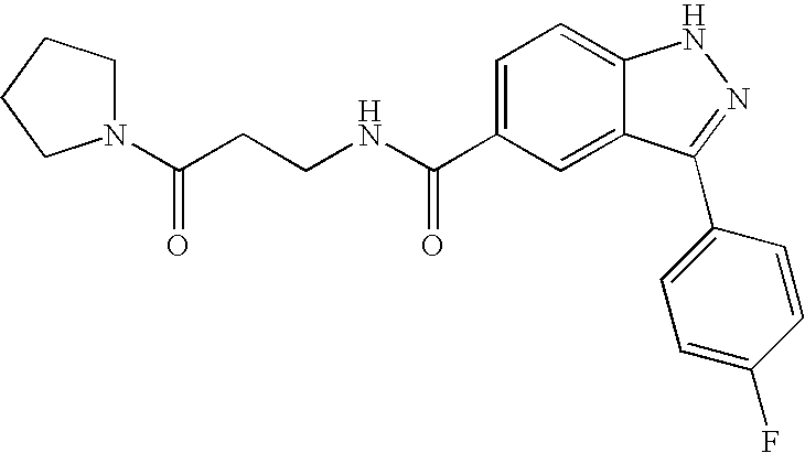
C1(C(NCCC(=O)N2CCCC2)=O)=CC=C2C(=C1)C(C1=CC=C(F)C=C1)=NN2
